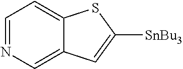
C1=NC=C2C(=C1)SC([SnBu3])=C2
